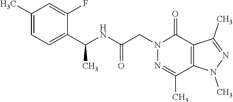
C1(C)=CC=C(C(NC(CN2N=C(C)C3=C(C2=O)C(C)=NN3C)=O)C)C(F)=C1
